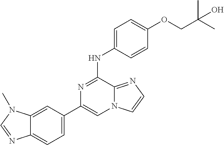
C1(C2=CC=C3C(=C2)N(C)C=N3)=CN2C(=NC=C2)C(NC2=CC=C(OCC(C)(C)O)C=C2)=N1
